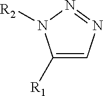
C1([R1])=CN=NN1[R2]
